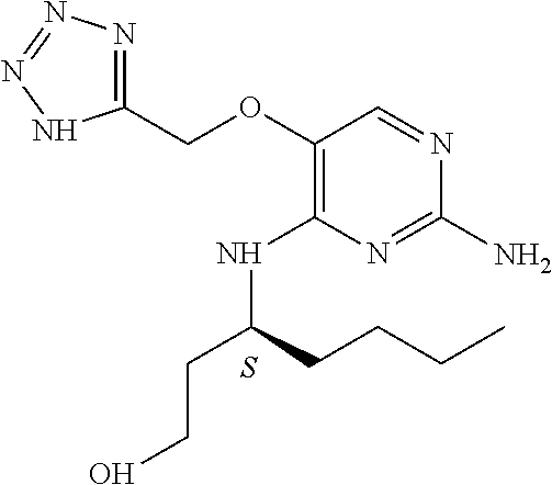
S.C1(N)=NC(NC(CCO)CCCC)=C(OCC2=NN=NN2)C=N1
